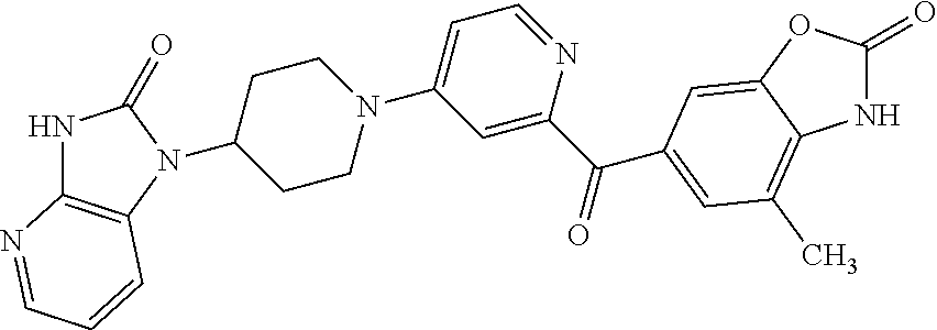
C1(N2C3=C(NC2=O)N=CC=C3)CCN(C2=CC=NC(C(=O)C3=CC(C)=C4C(=C3)OC(=O)N4)=C2)CC1
